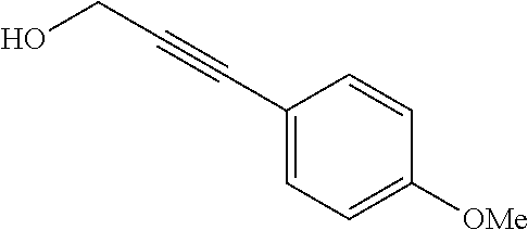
OCC#CC1=CC=C([OMe])C=C1
